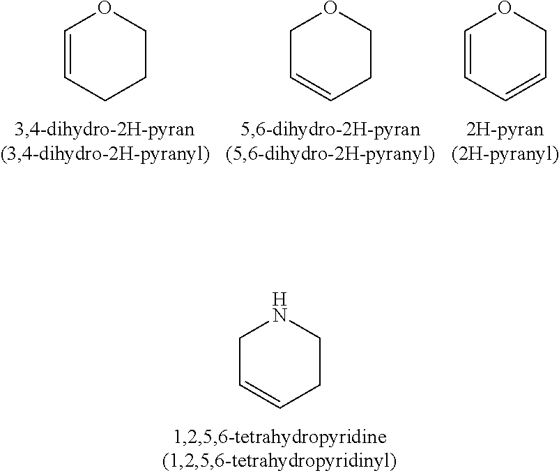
C1C=CCCO1.C1=CC=CCO1.C1=CCCCO1.C1C=CCCN1
